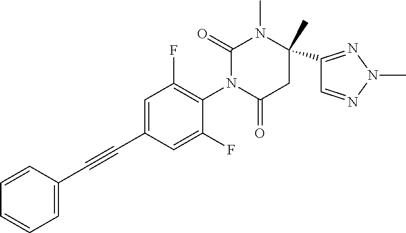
C1=C(C#CC2=CC(F)=C(N3C(=O)CC(C)(C4=NN(C)N=C4)N(C)C3=O)C(F)=C2)C=CC=C1
